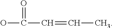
OC(=O)C=CC
